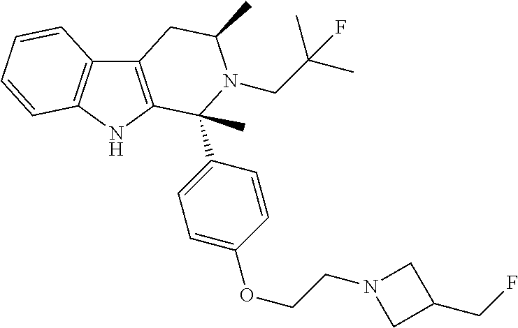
C12=C(NC3=C1C=CC=C3)C(C)(C1=CC=C(OCCN3CC(CF)C3)C=C1)N(CC(C)(C)F)C(C)C2
